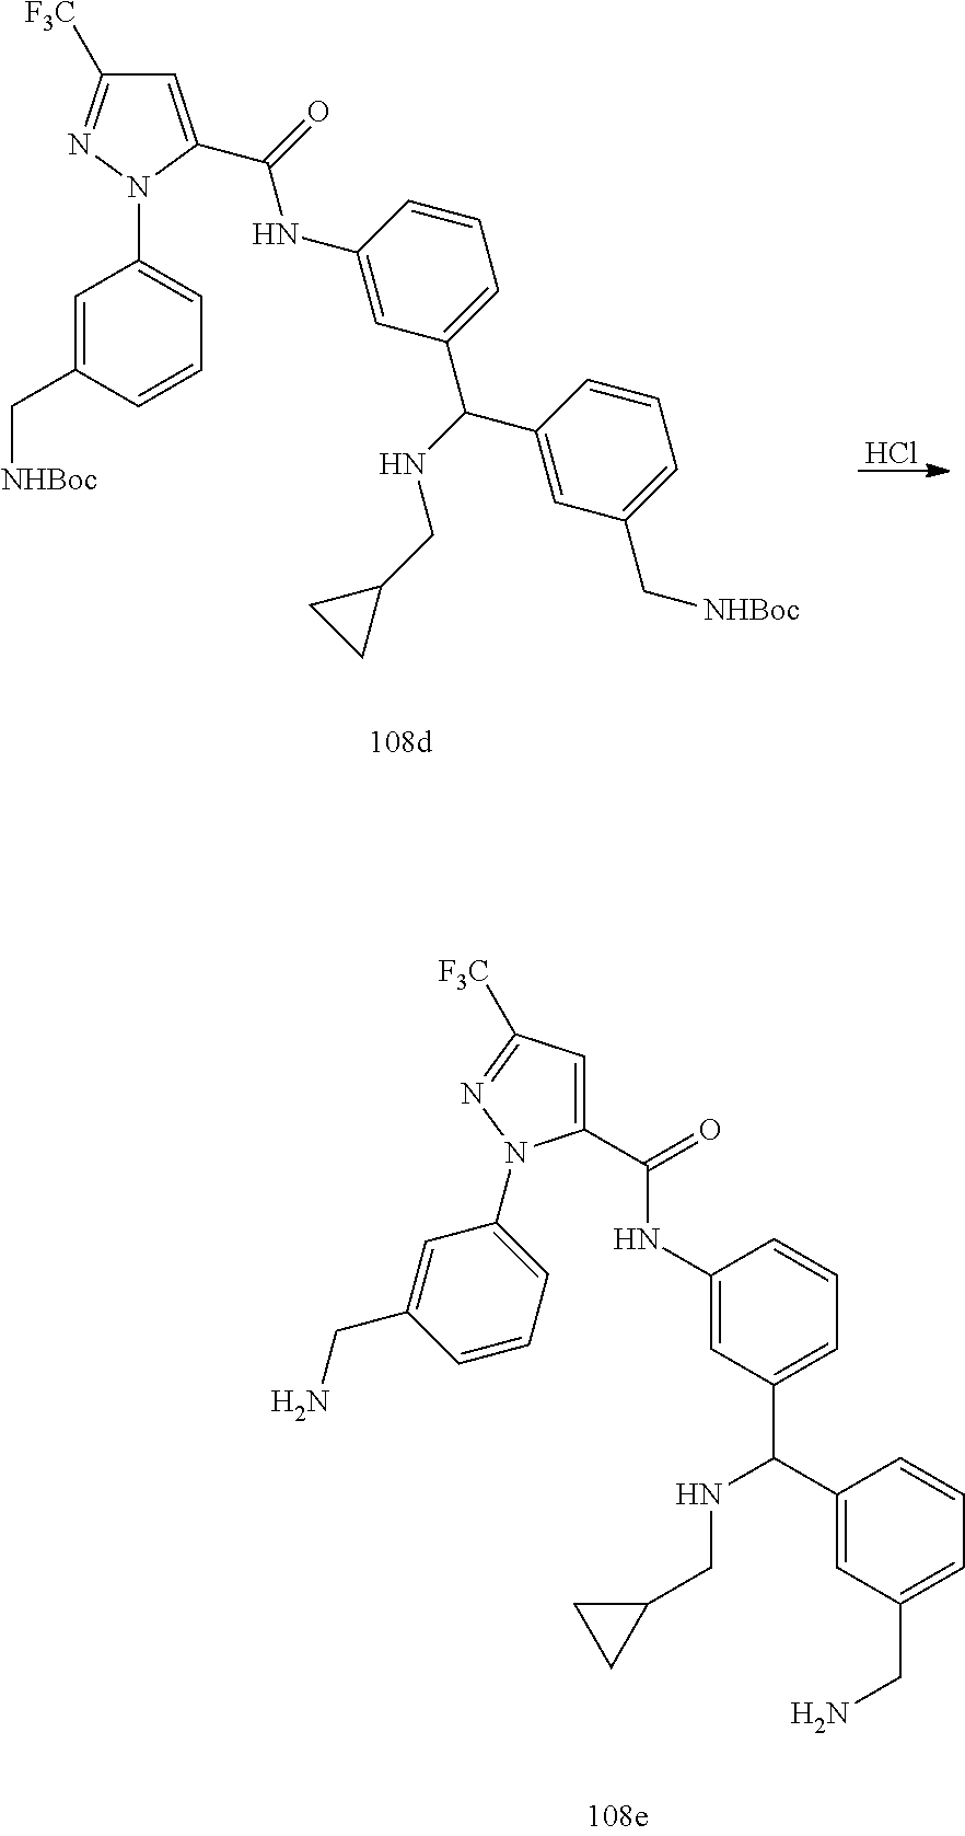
Cl.C1=C(C(=O)NC2=CC(C(C3=CC(C[NHBoc])=CC=C3)NCC3CC3)=CC=C2)N(C2=CC=CC(C[NHBoc])=C2)N=C1[F3C].C1(C(=O)NC2=CC(C(NCC3CC3)C3=CC(CN)=CC=C3)=CC=C2)=CC([F3C])=NN1C1=CC=CC(CN)=C1
